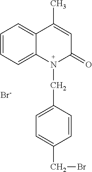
C1=CC=C2C(=C1)C(C)=CC(=O)N2CC1=CC=C(CBr)C=C1.[Br-]
